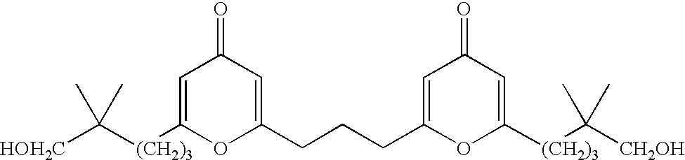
[HOH2C]C([(CH2)3]C1=CC(=O)C=C(CCCC2=CC(=O)C=C([(CH2)3]C([CH2OH])(C)C)O2)O1)(C)C
